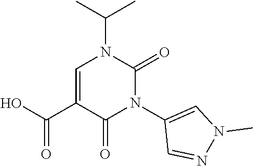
CC(C)N1C(=O)N(C2=CN(C)N=C2)C(=O)C(C(=O)O)=C1
